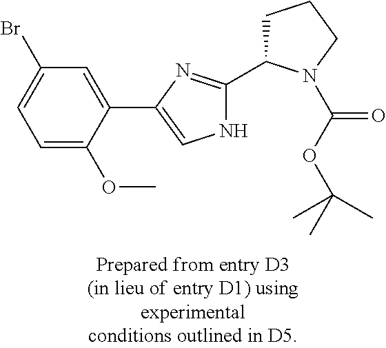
C1=C(OC)C(C2=CNC(C3CCCN3C(=O)OC(C)(C)C)=N2)=CC(Br)=C1
